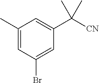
C1(C)=CC(Br)=CC(C([CN])(C)C)=C1
